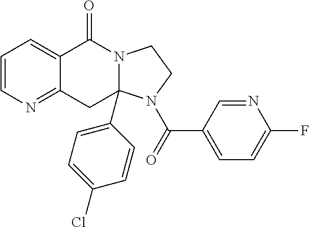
C1=CN=C2C(=C1)C(=O)N1CCN(C(C3=CC=C(F)N=C3)=O)C1(C1=CC=C(Cl)C=C1)C2
